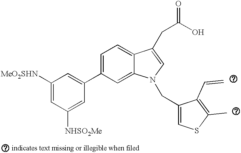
C1(C2=CC([MeO2SHN])=CC([NHSO2Me])=C2)=CC=C2C(=C1)N(CC1=CSC(C)=C1C=C)C=C2CC(=O)O
